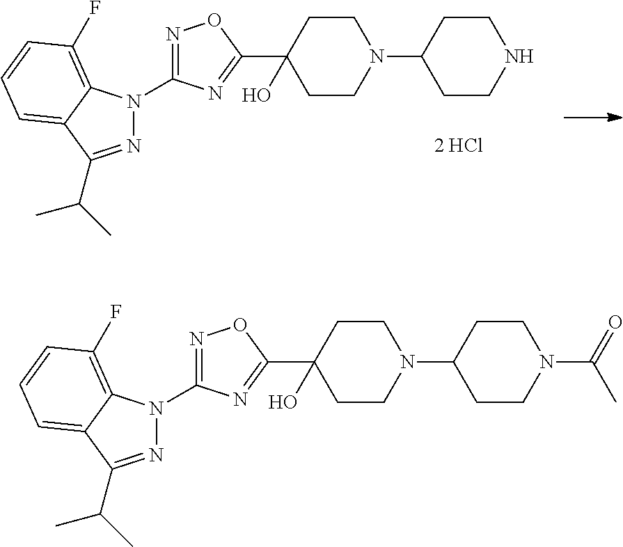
[2 HCl].N1=C(C(C)C)C2=CC=CC(F)=C2N1C1=NOC(C2(O)CCN(C3CCNCC3)CC2)=N1.N1=C(C(C)C)C2=CC=CC(F)=C2N1C1=NOC(C2(O)CCN(C3CCN(C(=O)C)CC3)CC2)=N1
